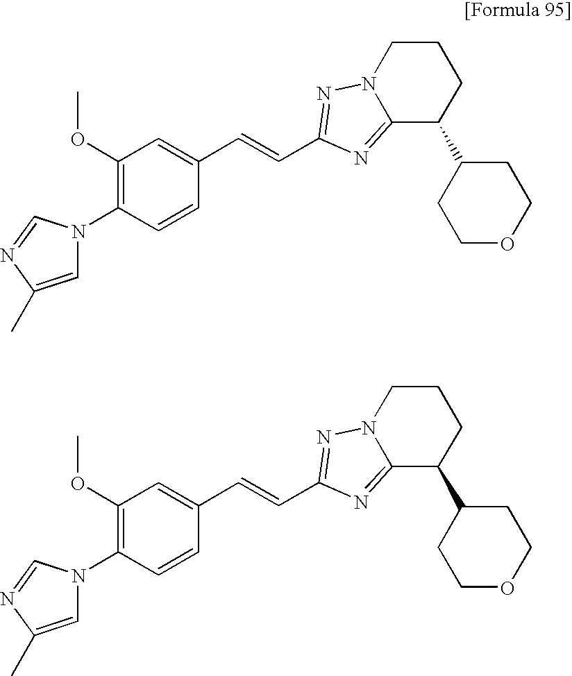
C1=C(C)N=CN1C1=C(OC)C=C(C=CC2=NN3CCCC(C4CCOCC4)C3=N2)C=C1.C1=C(C)N=CN1C1=C(OC)C=C(C=CC2=NN3CCCC(C4CCOCC4)C3=N2)C=C1
